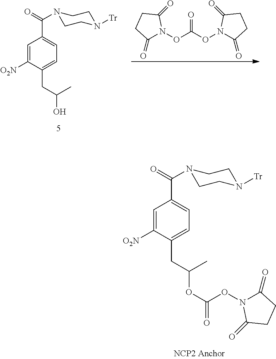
C1=C([O2N])C(CC(C)OC(ON2C(=O)CCC2=O)=O)=CC=C1C(=O)N1CCN([Tr])CC1.C1(=O)N(OC(ON2C(=O)CCC2=O)=O)C(=O)CC1.C1=C([O2N])C(CC(C)O)=CC=C1C(=O)N1CCN([Tr])CC1
